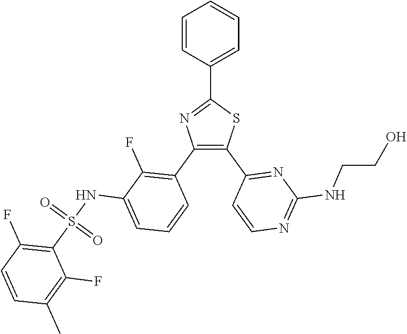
C1(C2=CC=CC=C2)=NC(C2=C(F)C(NS(C3=C(F)C=CC(C)=C3F)(=O)=O)=CC=C2)=C(C2=NC(NCCO)=NC=C2)S1
